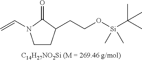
C1CC(CCO[Si](C(C)(C)C)(C)C)C(=O)N1C=C
